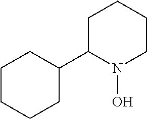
C1(C2CCCCC2)N(O)CCCC1
